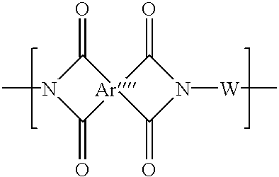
C1(=O)N(C)C(=O)[Ar]12C(=O)N([W]C)C2=O
